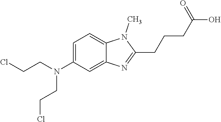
ClCCN(C1=CC=C2C(=C1)N=C(CCCC(O)=O)N2C)CCCl
